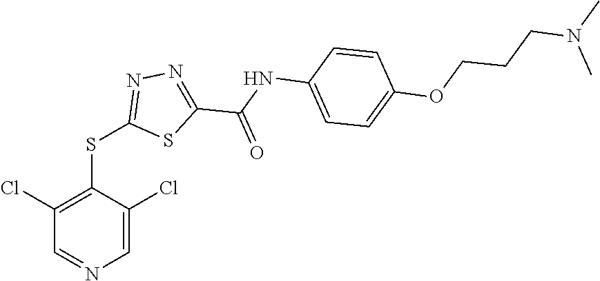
C1=C(Cl)C(SC2=NN=C(C(NC3=CC=C(OCCCN(C)C)C=C3)=O)S2)=C(Cl)C=N1
